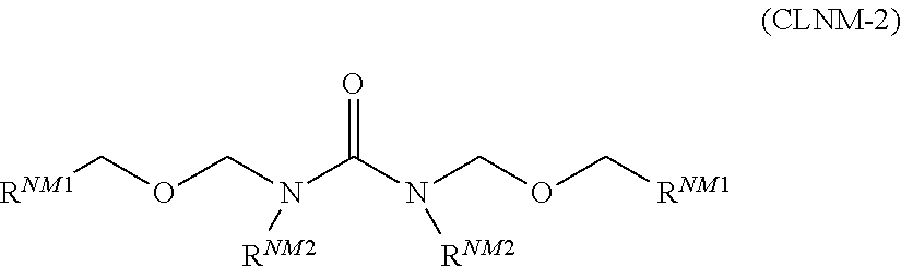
N(C(N([RNM2])COC[RNM1])=O)([RNM2])COC[RNM1]
